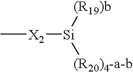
C[X2][Si]([(R19)b])[(R20)4-a-b]
